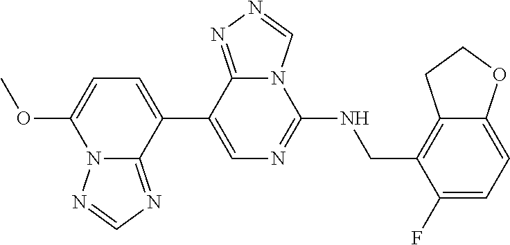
C1(C2=CC=C(OC)N3C2=NC=N3)=CN=C(NCC2=C3C(=CC=C2F)OCC3)N2C1=NN=C2
